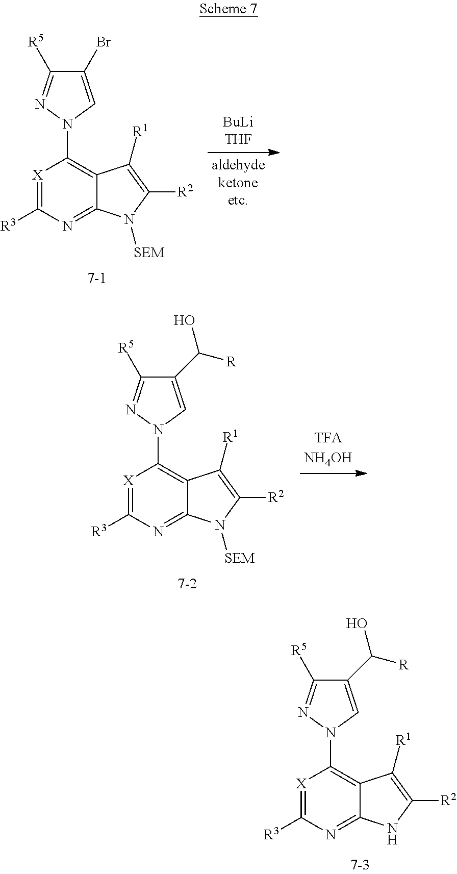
C1(Br)=CN(C2=C3C(=NC([R3])=[X]2)N([SEM])C([R2])=C3[R1])N=C1[R5].C1(C([R])O)=CN(C2=C3C(=NC([R3])=[X]2)N([SEM])C([R2])=C3[R1])N=C1[R5].C1(C([R])O)=CN(C2=C3C(=NC([R3])=[X]2)NC([R2])=C3[R1])N=C1[R5]
